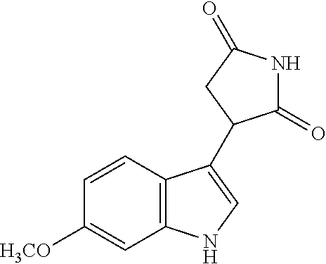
C1=CC([H3CO])=CC2=C1C(C1C(=O)NC(=O)C1)=CN2
